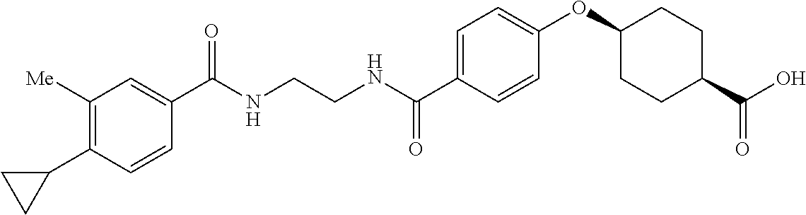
C1([Me])=C(C2CC2)C=CC(C(NCCNC(C2=CC=C(OC3CCC(C(O)=O)CC3)C=C2)=O)=O)=C1
